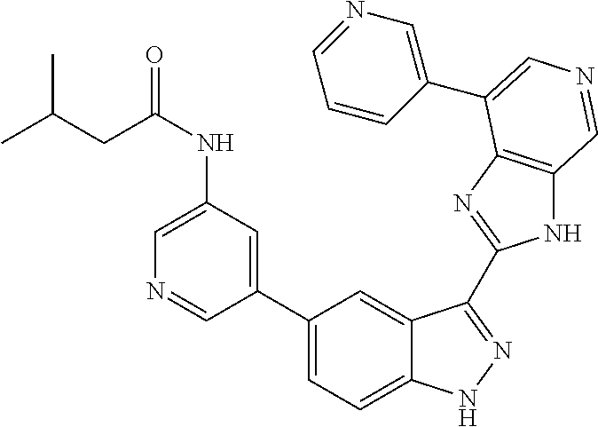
C1=C(NC(CC(C)C)=O)C=C(C2=CC=C3C(=C2)C(C2=NC4=C(N2)C=NC=C4C2=CN=CC=C2)=NN3)C=N1
